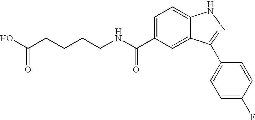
C(NC(C1=CC=C2C(=C1)C(C1=CC=C(F)C=C1)=NN2)=O)CCCC(O)=O
